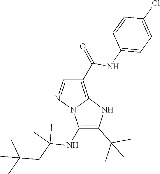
CC(C)(CC(C)(C)NC1=C(C(C)(C)C)NC2=C(C(NC3=CC=C(Cl)C=C3)=O)C=NN21)C
